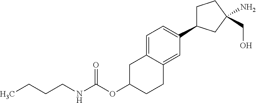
C(OC1CCC2=CC(C3CCC(N)(CO)C3)=CC=C2C1)(NCCCC)=O
